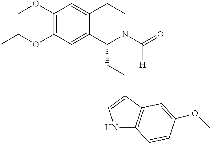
C1(OC)=C(OCC)C=C2C(=C1)CCN(C(=O)[H])C2CCC1=CNC2=C1C=C(OC)C=C2
